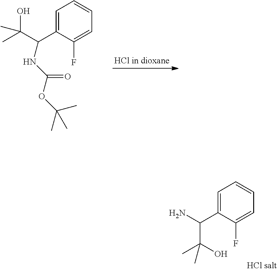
C1=C(C(C(C)(O)C)NC(OC(C)(C)C)=O)C(F)=CC=C1.C1=C(C(N)C(O)(C)C)C(F)=CC=C1
